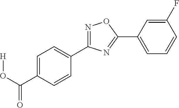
[H]OC(C1=CC=C(C2=NOC(C3=CC=CC(F)=C3)=N2)C=C1)=O
